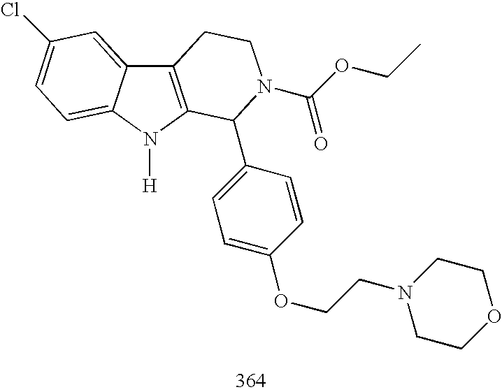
C12=C(N([H])C3=CC=C(Cl)C=C13)C(C1=CC=C(OCCN3CCOCC3)C=C1)N(C(OCC)=O)CC2
